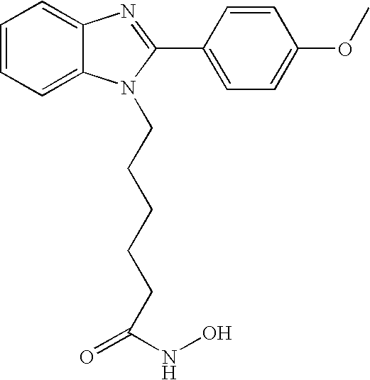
C(N1C2=CC=CC=C2N=C1C1=CC=C(OC)C=C1)CCCCC(=O)NO
